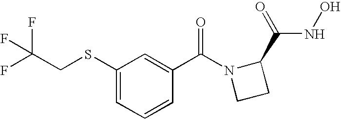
C1(SCC(F)(F)F)=CC=CC(C(N2CCC2C(=O)NO)=O)=C1
